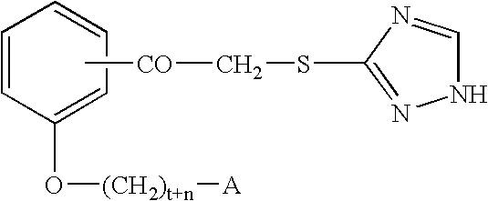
C1=CC(O[(CH2)t+n][A])=CC=C1.C[CO]CSC1=NNC=N1
